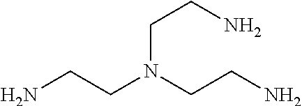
C(CN(CCN)CCN)N
